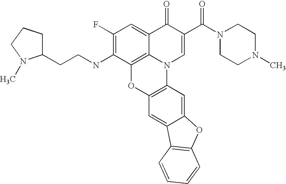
C1(F)=C(NCCC2CCCN2C)C2=C3C(=C1)C(=O)C(C(N1CCN(C)CC1)=O)=CN3C1=C(O2)C=C2C(=C1)OC1=C2C=CC=C1
